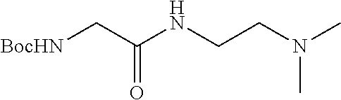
[BocHN]CC(NCCN(C)C)=O
